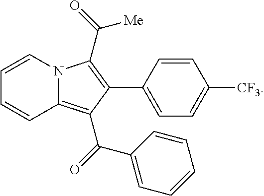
C1=CN2C(=C(C(=O)C3=CC=CC=C3)C(C3=CC=C([CF3])C=C3)=C2C(=O)[Me])C=C1
